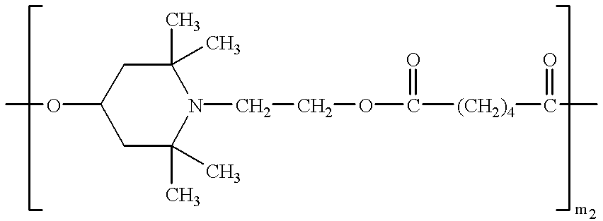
COC1CC(C)(C)N(CCOC([(CH2)4]C(C)=O)=O)C(C)(C)C1
